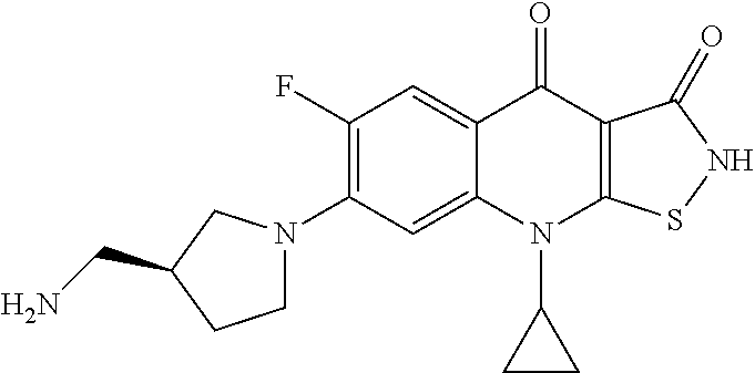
C12=CC(N3CCC(CN)C3)=C(F)C=C1C(=O)C1=C(N2C2CC2)SNC1=O
